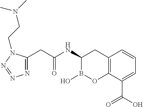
C1(NC(CC2=NN=NN2CCN(C)C)=O)B(O)OC2=C(C1)C=CC=C2C(O)=O
